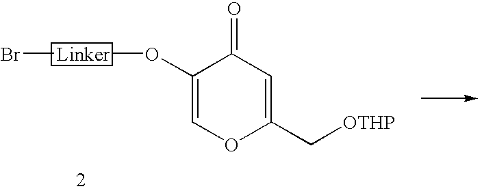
C1(O[Linker]Br)=COC(C[OTHP])=CC1=O
